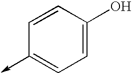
C1=C(O)C=CC(->C)=C1
